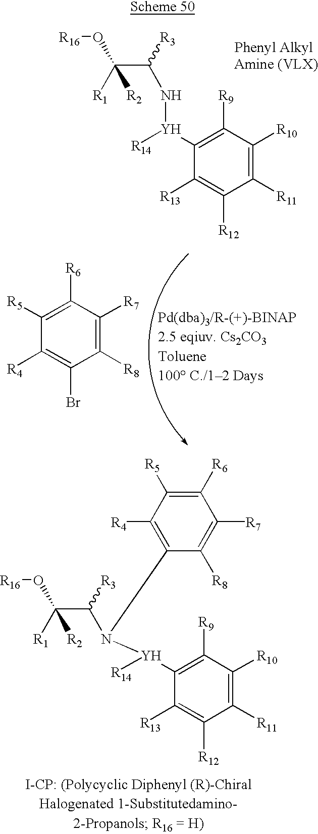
[R1]C(C(N(C1=C([R4])C([R5])=C([R6])C([R7])=C1[R8])[Y]([R14])C1=C([R9])C([R10])=C([R11])C([R12])=C1[R13])[R3])(O[R16])[R2].C1([R5])=C([R6])C([R7])=C([R8])C(Br)=C1[R4].[R1]C(C(N[Y]([R14])C1=C([R9])C([R10])=C([R11])C([R12])=C1[R13])[R3])(O[R16])[R2]
